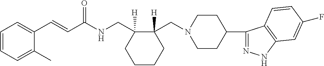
C1(C=CC(NCC2([H])C(CN3CCC(C4=NNC5=C4C=CC(F)=C5)CC3)([H])CCCC2)=O)=CC=CC=C1C
